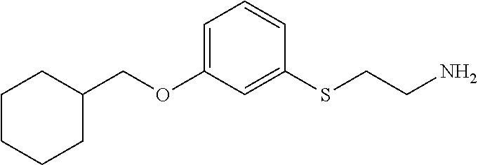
C1(COC2=CC=CC(SCCN)=C2)CCCCC1
